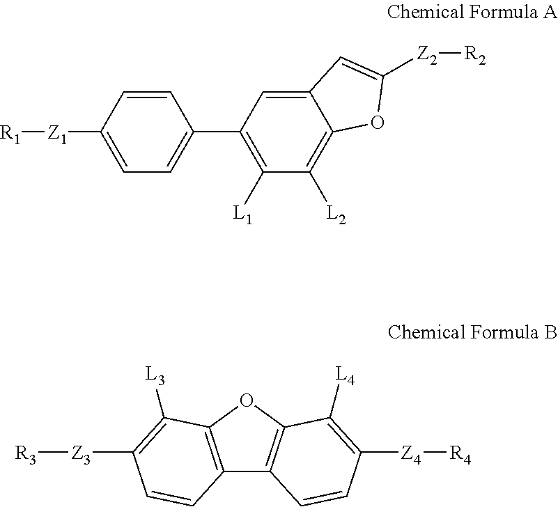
[R1][Z1]C1=CC=C(C2=C([L1])C([L2])=C3C(=C2)C=C([Z2][R2])O3)C=C1.C12=C(OC3=C1C=CC([Z4][R4])=C3[L4])C([L3])=C([Z3][R3])C=C2
